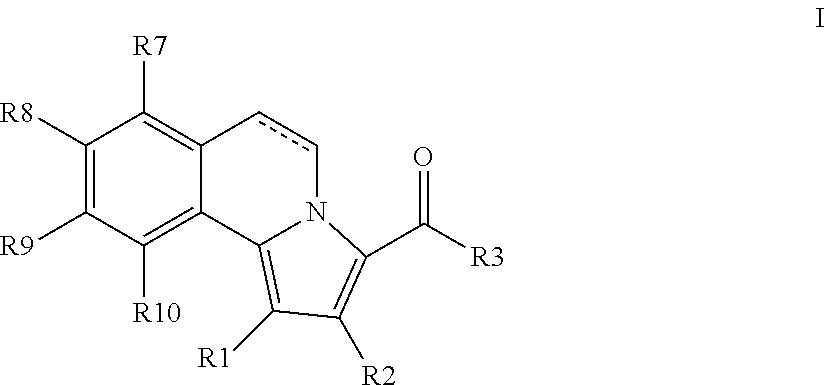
C1([R8])=C([R9])C([R10])=C2C(=C1[R7])ccN1C2=C([R1])C([R2])=C1C([R3])=O
